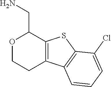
C12=C(SC3=C1C=CC=C3Cl)C(CN)OCC2
